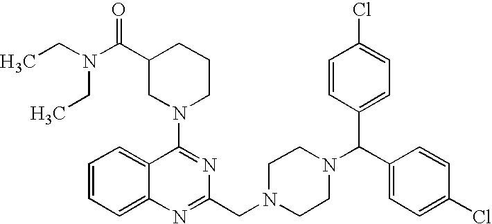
C1=CC=C2C(=C1)N=C(CN1CCN(C(C3=CC=C(Cl)C=C3)C3=CC=C(Cl)C=C3)CC1)N=C2N1CCCC(C(N(CC)CC)=O)C1
